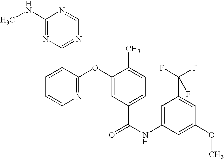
N1=C(OC2=CC(C(NC3=CC(C(F)(F)F)=CC(OC)=C3)=O)=CC=C2C)C(C2=NC=NC(NC)=N2)=CC=C1
